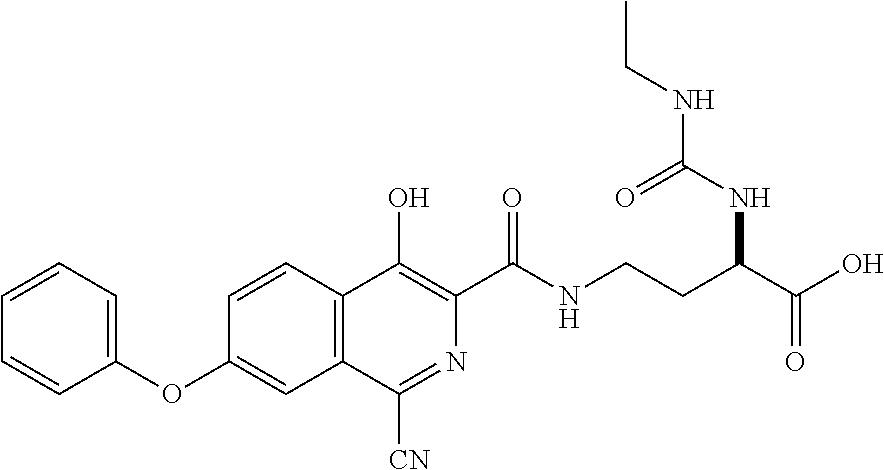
C1=CC=C(OC2=CC3=C(C=C2)C(O)=C(C(NCCC(C(O)=O)NC(=O)NCC)=O)N=C3[CN])C=C1
